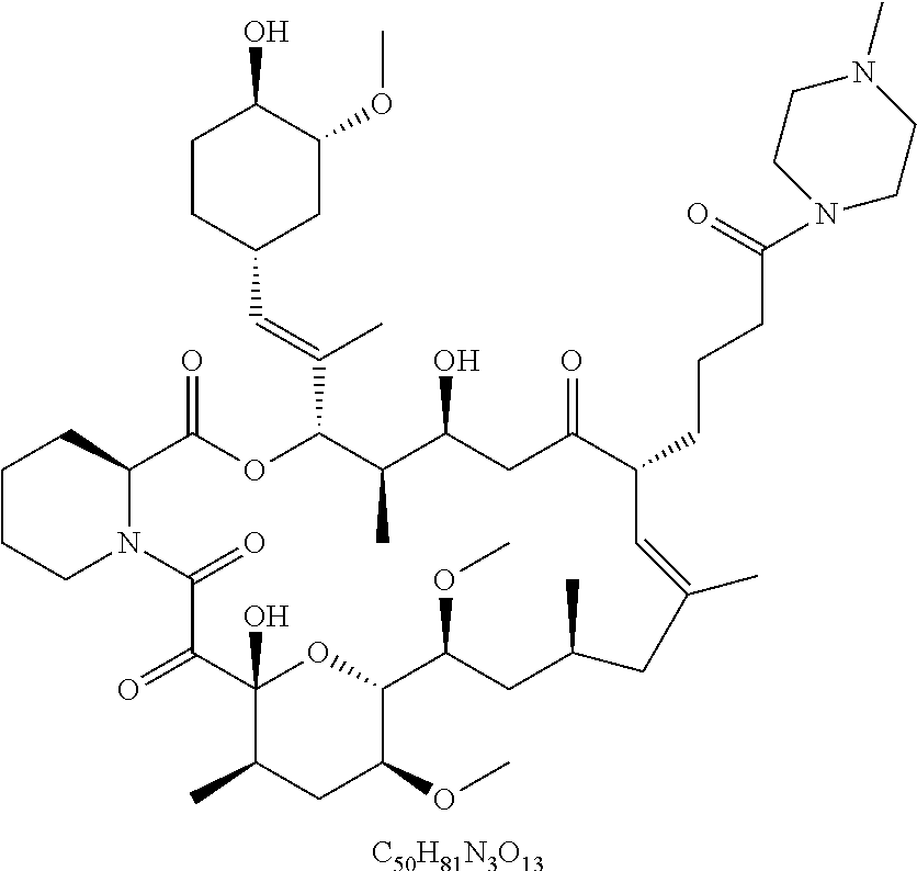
[C50H81N3O13].C1CCN2C(C1)C(=O)OC(C(=CC1CC(OC)C(O)CC1)C)C(C)C(O)CC(=O)C(CCCC(=O)N1CCN(C)CC1)C=C(C)CC(C)CC(OC)C1OC(O)(C(=O)C2=O)C(C)CC1OC
